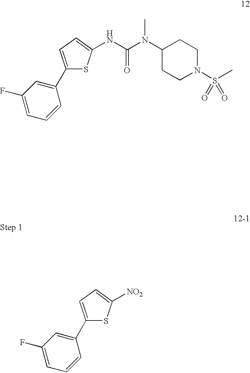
N(C(N(C1CCN(S(C)(=O)=O)CC1)C)=O)C1=CC=C(C2=CC(F)=CC=C2)S1.C1(C2=CC(F)=CC=C2)=CC=C([NO2])S1
